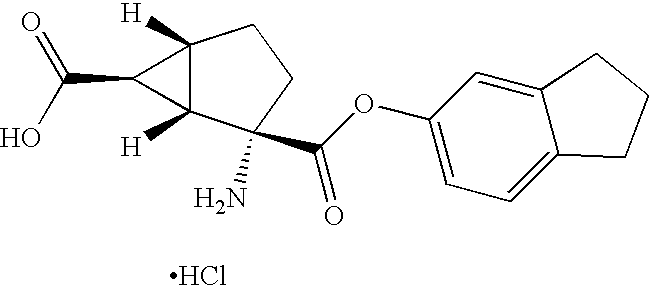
Cl.C12([H])C([H])(C(N)(C(OC3=CC=C4C(=C3)CCC4)=O)CC1)C2C(O)=O
